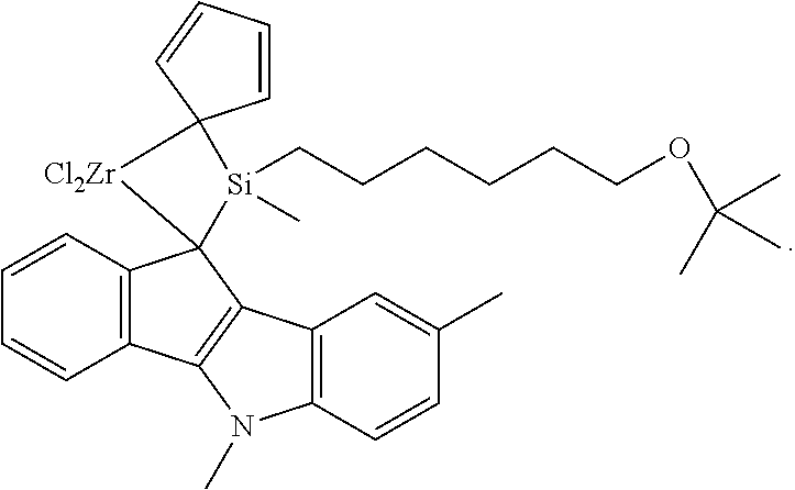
C12=C(C=CC=C1)C1(C3=C2N(C)C2=C3C=C(C)C=C2)[Si](C)(CCCCCCOC(C)(C)C)C2(C=CC=C2)[Cl2Zr]1
